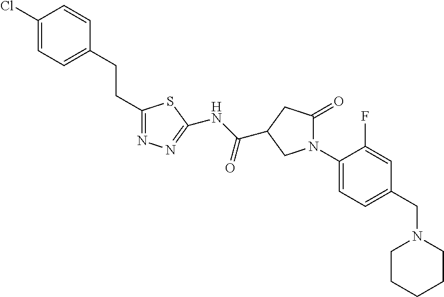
C1(Cl)=CC=C(CCC2=NN=C(NC(=O)C3CC(=O)N(C4=CC=C(CN5CCCCC5)C=C4F)C3)S2)C=C1
